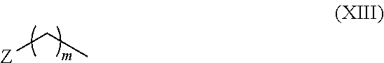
[Z]CC
